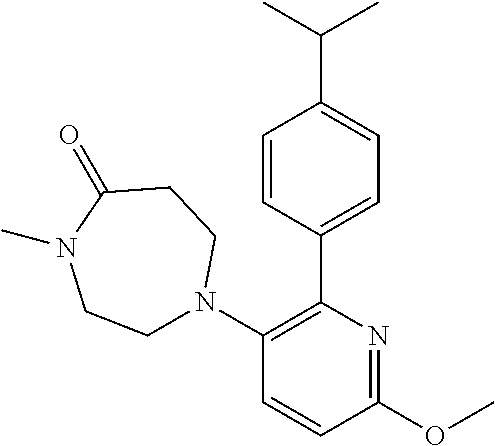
C1=CC(C2=C(N3CCN(C)C(=O)CC3)C=CC(OC)=N2)=CC=C1C(C)C
